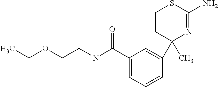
N(C(C1=CC=CC(C2(C)N=C(N)SCC2)=C1)=O)CCOCC
